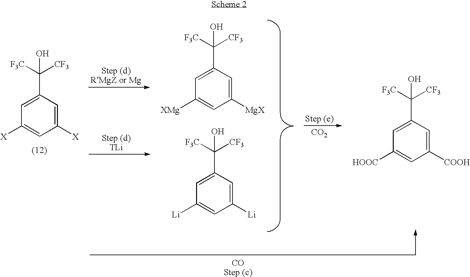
C1([X])=CC(C([F3C])([CF3])O)=CC([X])=C1.C1([MgX])=CC(C([F3C])([CF3])O)=CC([XMg])=C1.C1([COOH])=CC(C([F3C])([CF3])O)=CC([HOOC])=C1.C1([Li])=CC(C([F3C])([CF3])O)=CC([Li])=C1.[CO2]
